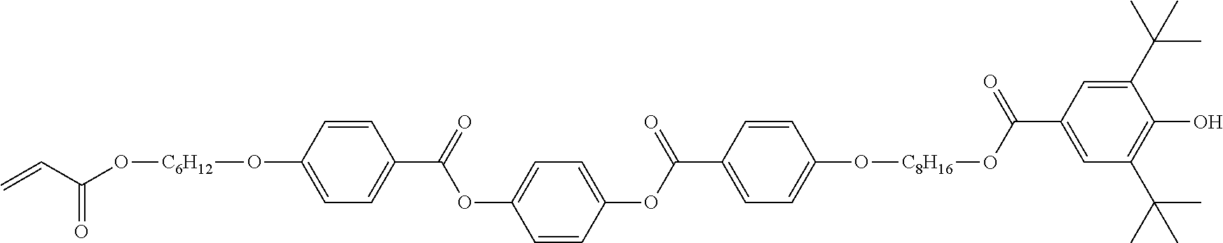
C1(O[C6H12]OC(C=C)=O)=CC=C(C(=O)OC2=CC=C(OC(C3=CC=C(O[C8H16]OC(C4=CC(C(C)(C)C)=C(O)C(C(C)(C)C)=C4)=O)C=C3)=O)C=C2)C=C1
